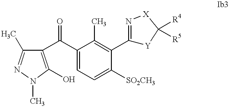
C1(C(C2=C(O)N(C)N=C2C)=O)=CC=C([SO2CH3])C(C2=N[X]C([R4])([R5])[Y]2)=C1C
